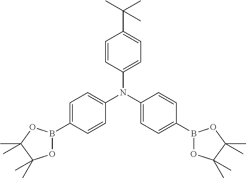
C1=C(N(C2=CC=C(B3OC(C)(C)C(C)(C)O3)C=C2)C2=CC=C(B3OC(C)(C)C(C)(C)O3)C=C2)C=CC(C(C)(C)C)=C1
